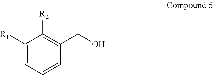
C1([R1])=CC=CC(CO)=C1[R2]
